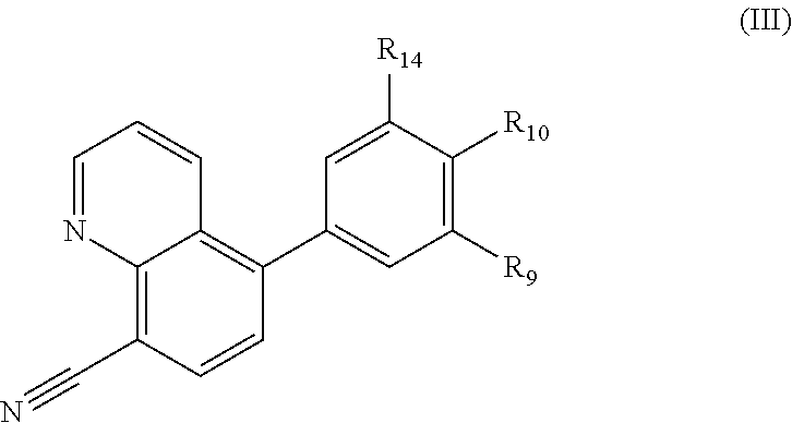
C12=C(C#N)C=CC(C3=CC([R9])=C([R10])C([R14])=C3)=C1C=CC=N2
